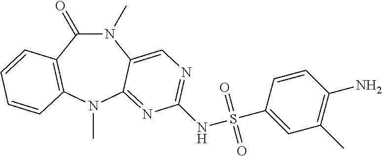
N1(C)C(=O)C2=C(N(C)C3=NC(NS(C4=CC(C)=C(N)C=C4)(=O)=O)=NC=C13)C=CC=C2
